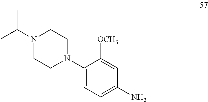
N1(C(C)C)CCN(C2=CC=C(N)C=C2[OCH3])CC1
